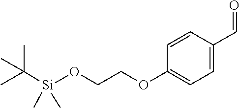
C1=CC(OCCO[Si](C(C)(C)C)(C)C)=CC=C1C=O
